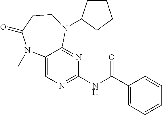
N(C1=NC=C2C(=N1)N(C1CCCC1)CCC(=O)N2C)C(C1=CC=CC=C1)=O
